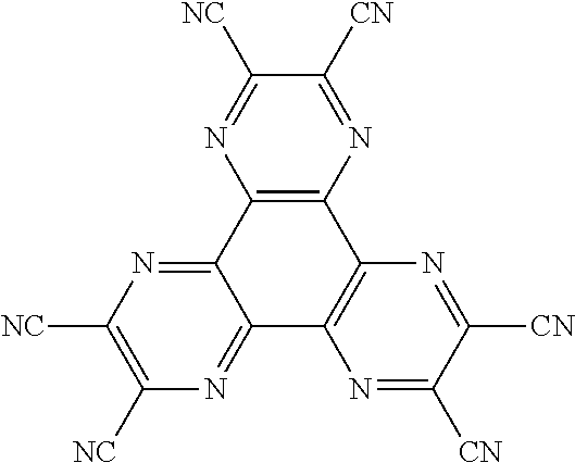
C1([NC])=NC2=C(N=C1[CN])C1=C(N=C([CN])C([CN])=N1)C1=NC([NC])=C([NC])N=C21
